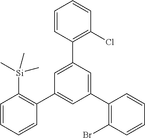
C1=CC=CC(C2=CC(C3=C(Br)C=CC=C3)=CC(C3=C(Cl)C=CC=C3)=C2)=C1[Si](C)(C)C
